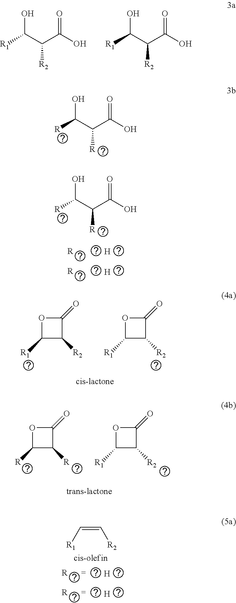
[R1]C(C(C(O)=O)[R2])O.[R1]C(C(C(O)=O)[R2])O.[R]C(C(C(O)=O)[R])O.[R]C(C(C(O)=O)[R])O.[H].[H].[R].[R].C1([R1])C([R2])C(=O)O1.C1([R1])C([R2])C(=O)O1.C1([R])C([R])C(=O)O1.C1([R1])C([R2])C(=O)O1.C(=C[R2])[R1].[H].[H]
